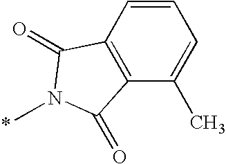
C1=CC2=C(C(C)=C1)C(=O)N(C)C2=O
